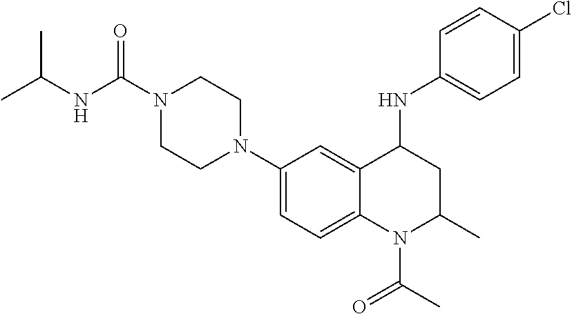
C1(N2CCN(C(NC(C)C)=O)CC2)=CC=C2C(=C1)C(NC1=CC=C(Cl)C=C1)CC(C)N2C(C)=O
